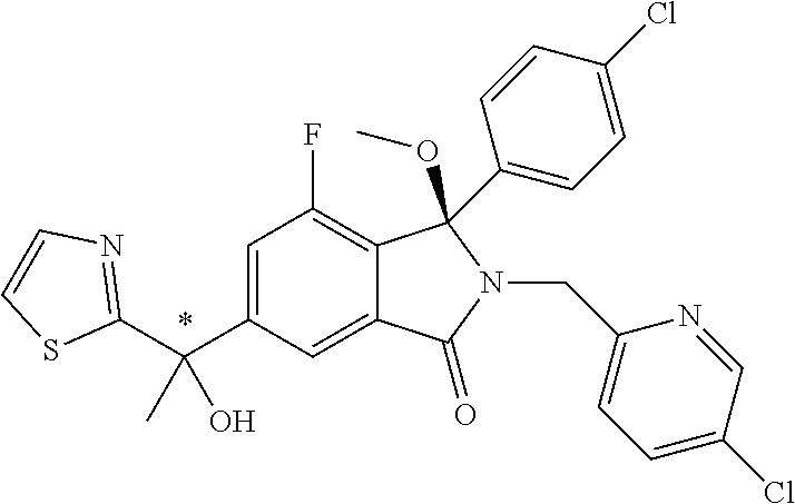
C1=C(C(C2=NC=CS2)(O)C)C=C2C(=C1F)C(C1=CC=C(Cl)C=C1)(OC)N(CC1=CC=C(Cl)C=N1)C2=O
